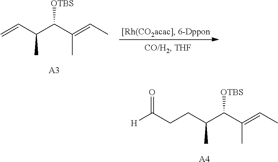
C=CC(C(C(=CC)C)[OTBS])C.[A3].C(CC(C(C(=CC)C)[OTBS])C)C(=O)[H].[A4]
